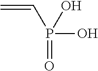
C=CP(O)(=O)O
